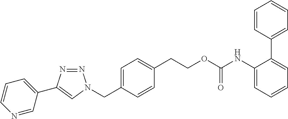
C(C1=CC=C(CN2N=NC(C3=CC=CN=C3)=C2)C=C1)COC(NC1=CC=CC=C1C1=CC=CC=C1)=O
